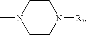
C1CN(C)CCN1[R7]
